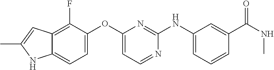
C12=C(F)C(OC3=CC=NC(NC4=CC=CC(C(NC)=O)=C4)=N3)=CC=C1NC(C)=C2
